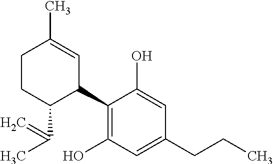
C1CC(C(C)=C)C(C2=C(O)C=C(CCC)C=C2O)C=C1C
